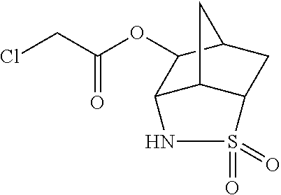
C12C3C(CC(C1OC(CCl)=O)C3)S(=O)(=O)N2
